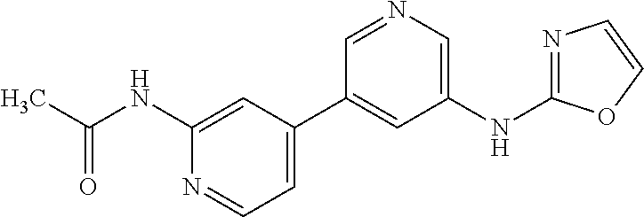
C1(NC(C)=O)=CC(C2=CC(NC3=NC=CO3)=CN=C2)=CC=N1
